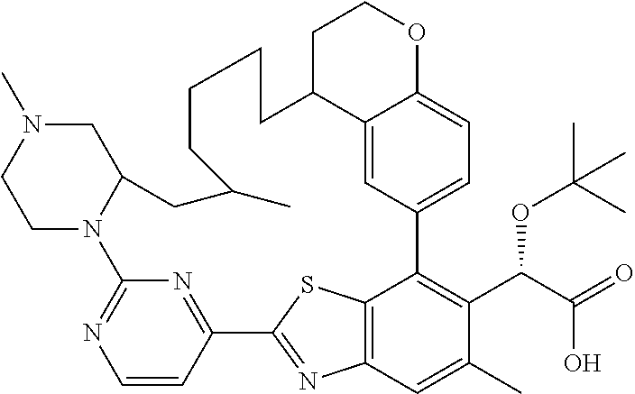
C1=CC2=NC(=N1)N1C(CN(C)CC1)CC(C)CCCCC1C3=CC(=CC=C3OCC1)C1=C(C(C(O)=O)OC(C)(C)C)C(C)=CC3=C1SC2=N3
